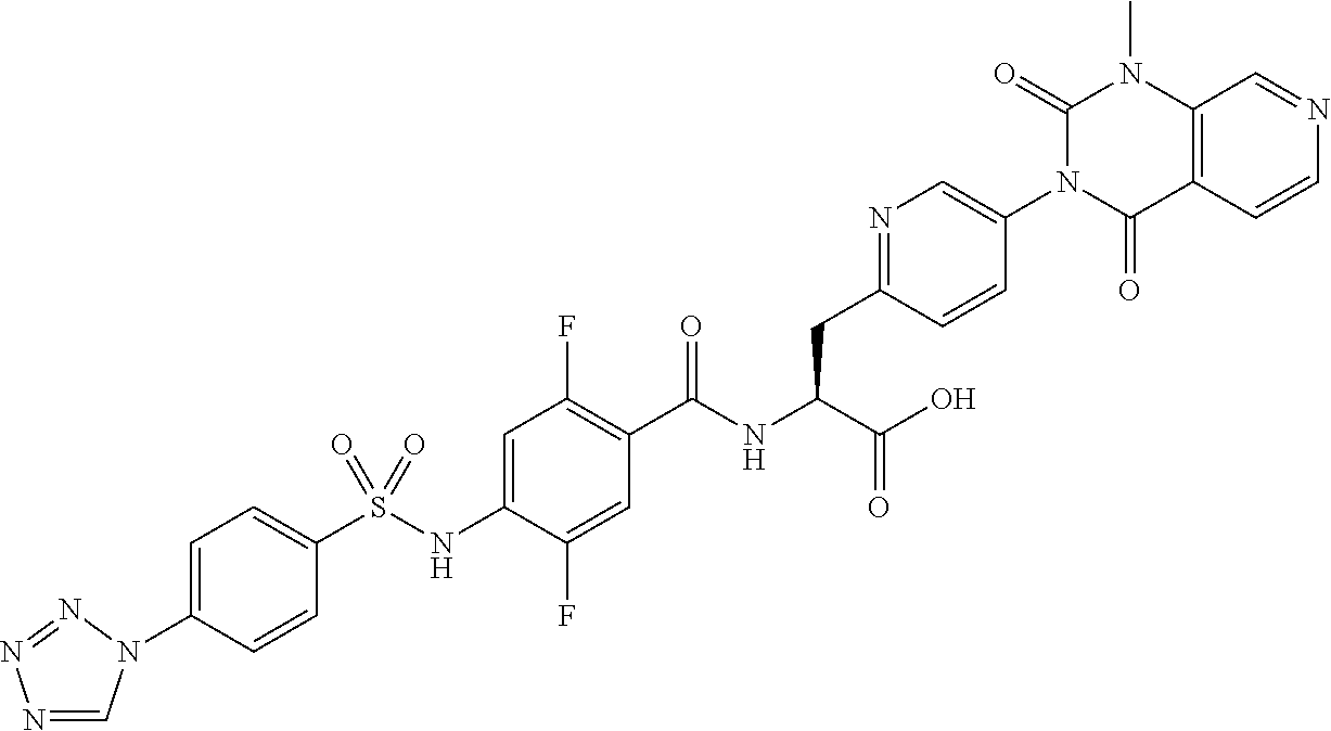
C1(N2C=NN=N2)=CC=C(S(NC2=CC(F)=C(C(NC(C(=O)O)CC3=NC=C(N4C(=O)C5=C(N(C)C4=O)C=NC=C5)C=C3)=O)C=C2F)(=O)=O)C=C1
